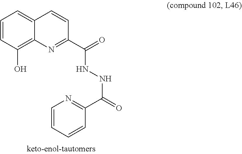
C1=CC(O)=C2C(=C1)C=CC(C(NNC(C1=NC=CC=C1)=O)=O)=N2
